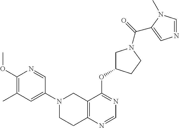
C1(N2CCC3=C(C2)C(OC2CN(C(=O)C4=CN=CN4C)CC2)=NC=N3)=CC(C)=C(OC)N=C1
